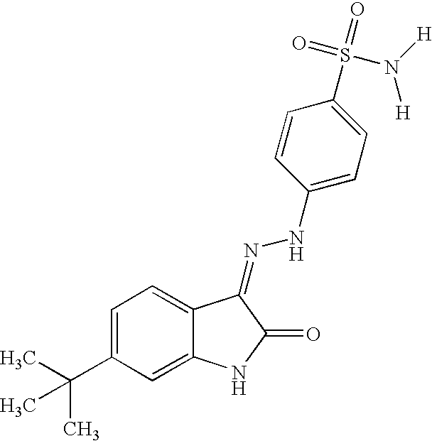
C1=C(C(C)(C)C)C=C2C(=C1)C(=NNC1=CC=C(S(=O)(=O)N([H])[H])C=C1)C(=O)N2
